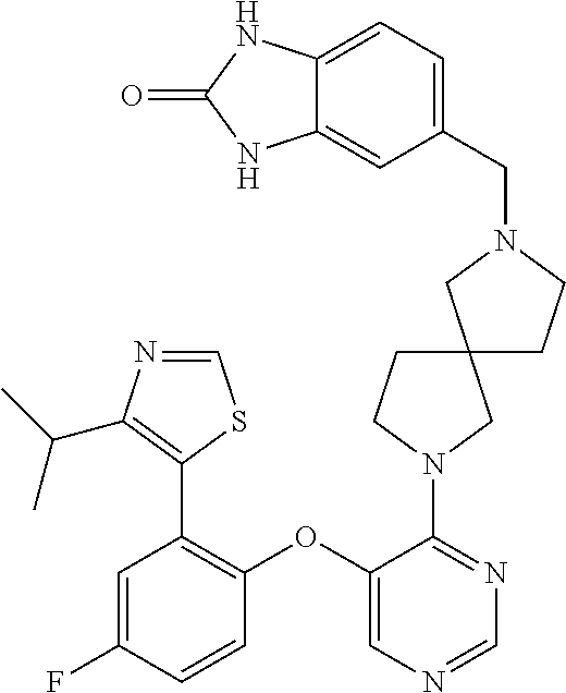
C1(OC2=C(C3=C(C(C)C)N=CS3)C=C(F)C=C2)=CN=CN=C1N1CCC2(CCN(CC3=CC=C4C(=C3)NC(=O)N4)C2)C1
